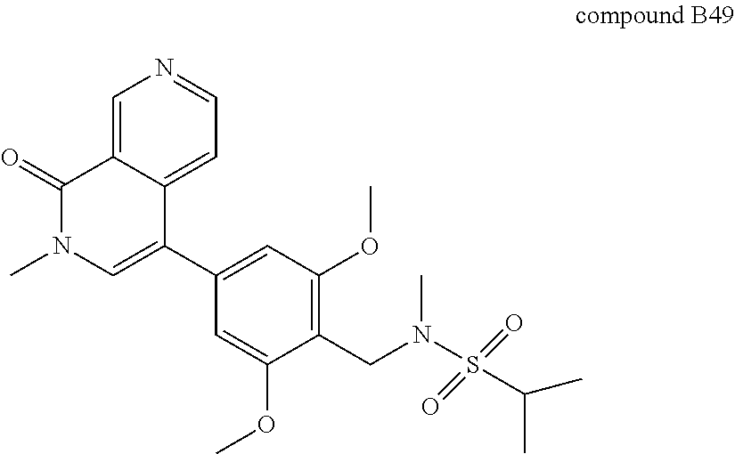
C1(=O)N(C)C=C(C2=CC(OC)=C(CN(C)S(=O)(=O)C(C)C)C(OC)=C2)C2=CC=NC=C12
